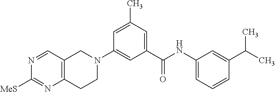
N1=CC2=C(N=C1[MeS])CCN(C1=CC(C(NC3=CC=CC(C(C)C)=C3)=O)=CC(C)=C1)C2
